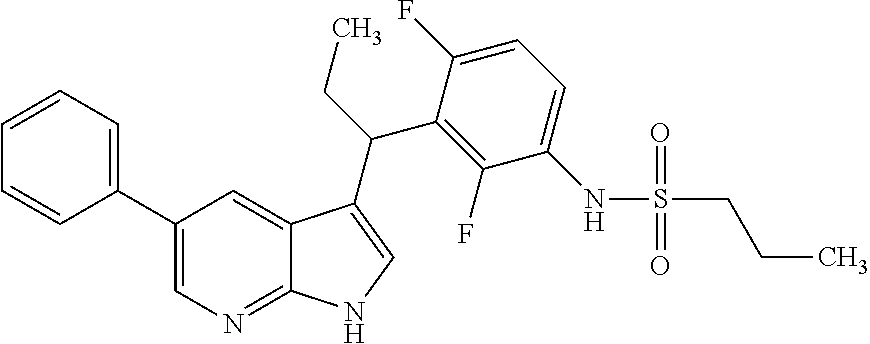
C12=NC=C(C3=CC=CC=C3)C=C1C(C(CC)C1=C(F)C(NS(CCC)(=O)=O)=CC=C1F)=CN2
